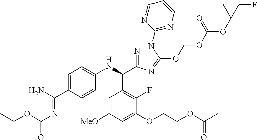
C1=C(C(N)=NC(OCC)=O)C=CC(NC(C2=C(F)C(OCCOC(C)=O)=CC([MeO])=C2)C(=N)N=C(NC2=NC=CC=N2)OCOC(OC(CF)(C)C)=O)=C1
